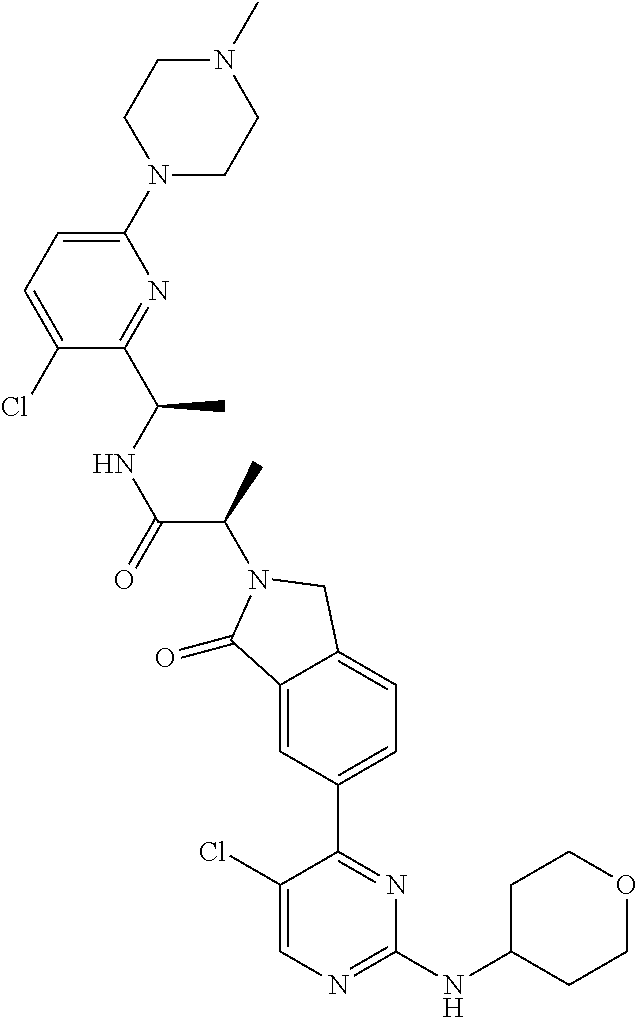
C1(=O)C2=CC(C3=NC(NC4CCOCC4)=NC=C3Cl)=CC=C2CN1C(C(NC(C)C1=NC(N2CCN(C)CC2)=CC=C1Cl)=O)C
